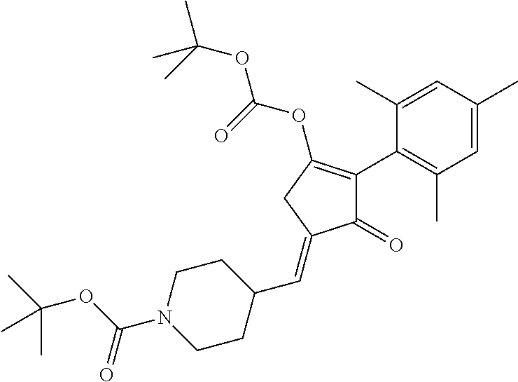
C1(=O)C(C2=C(C)C=C(C)C=C2C)=C(OC(=O)OC(C)(C)C)CC1=CC1CCN(C(=O)OC(C)(C)C)CC1
